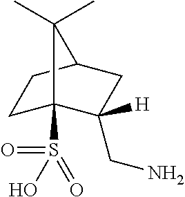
C1C2(S(=O)(=O)O)C(CN)([H])CC(C1)C2(C)C
